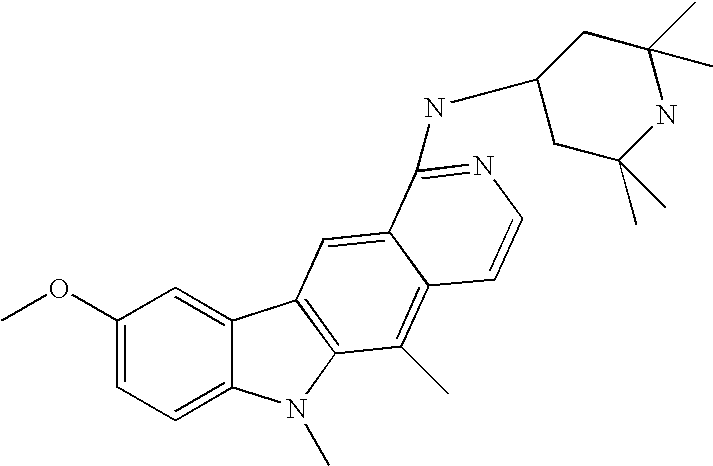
C1(OC)=CC=C2C(=C1)C1=C(N2C)C(C)=C2C(=C1)C(NC1CC(C)(C)NC(C)(C)C1)=NC=C2
